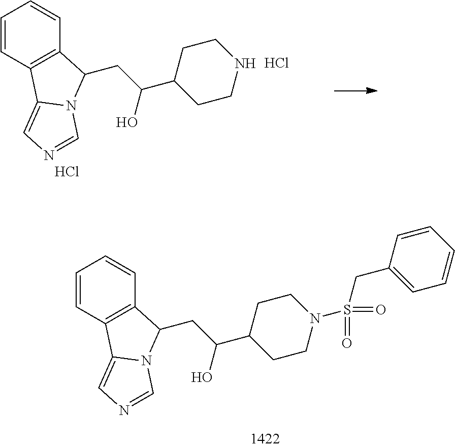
C1=CC2=C(C=C1)C(CC(C1CCNCC1)O)N1C2=CN=C1.Cl.Cl.C1=CC2=C(C=C1)C(CC(C1CCN(S(CC3=CC=CC=C3)(=O)=O)CC1)O)N1C2=CN=C1
